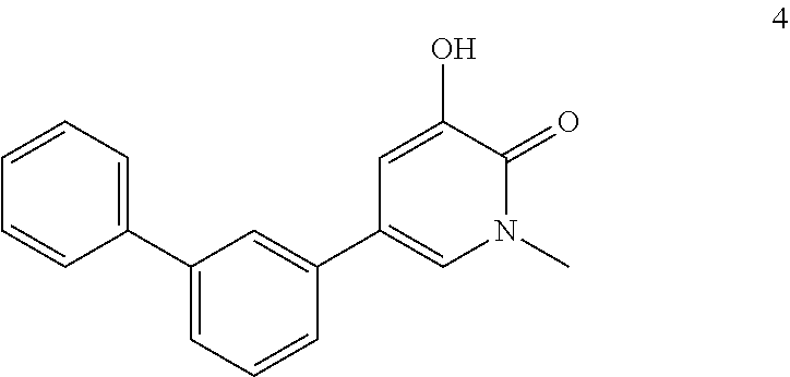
C1=CC=C(C2=CC=CC(C3=CN(C)C(=O)C(O)=C3)=C2)C=C1
